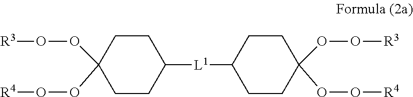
C1CC([L1]C2CCC(OO[R3])(OO[R4])CC2)CCC1(OO[R3])OO[R4]
